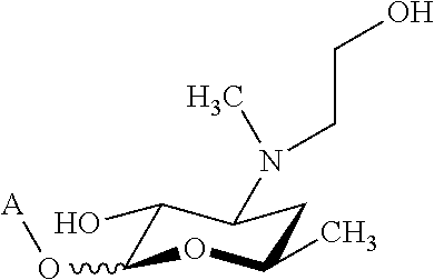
C1(O)C(O[A])OC(C)CC1N(CCO)C
